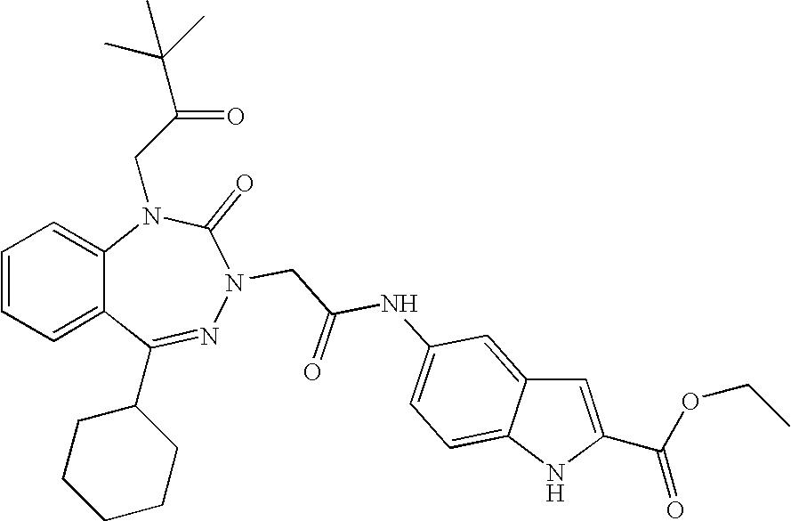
C1=CC=C2C(=C1)N(CC(C(C)(C)C)=O)C(=O)N(CC(NC1=CC=C3C(=C1)C=C(C(=O)OCC)N3)=O)N=C2C1CCCCC1
